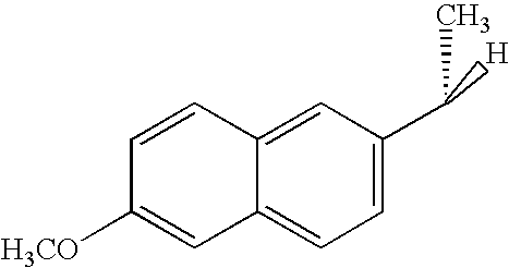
C12=CC=C(C(C)[H])C=C1C=CC([H3CO])=C2
